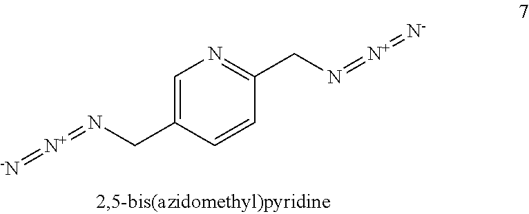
C1(CN=[N+]=[-N])=CN=C(CN=[N+]=[N-])C=C1
